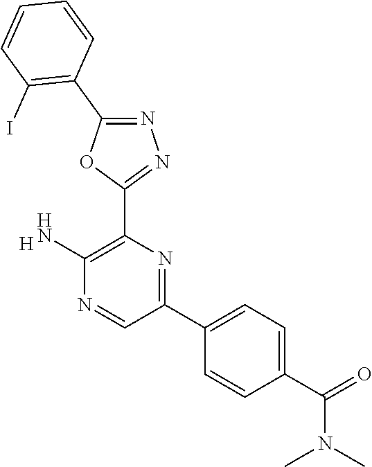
[H].C1(N)=C(C2=NN=C(C3=C(I)C=CC=C3)O2)N=C(C2=CC=C(C(=O)N(C)C)C=C2)C=N1
